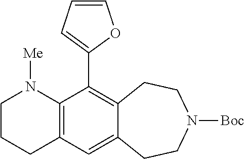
C12=C(N([Me])CCC1)C(C1=CC=CO1)=C1C(=C2)CCN([Boc])CC1
